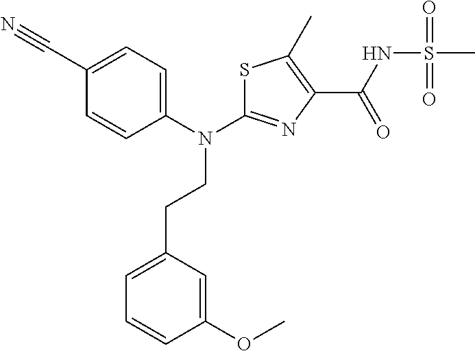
S1C(N(C2=CC=C(C#N)C=C2)CCC2=CC=CC(OC)=C2)=NC(C(NS(C)(=O)=O)=O)=C1C
